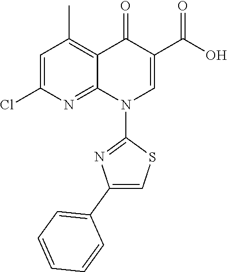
C12=C(C)C=C(Cl)N=C1N(C1=NC(C3=CC=CC=C3)=CS1)C=C(C(=O)O)C2=O
